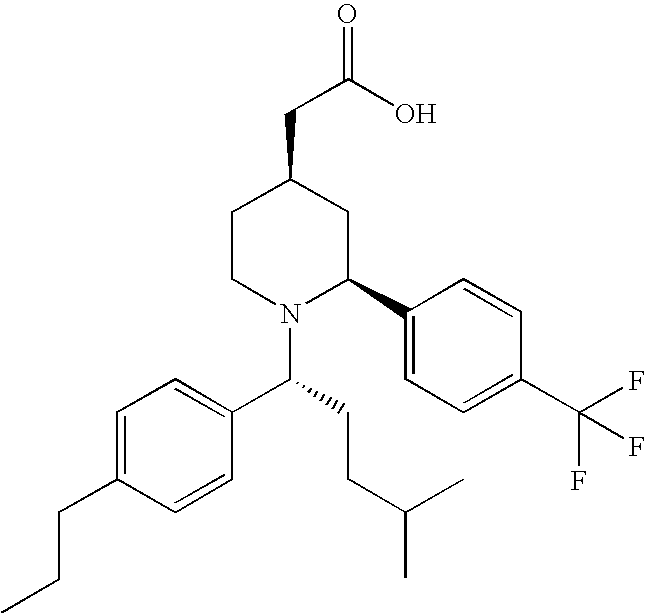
C1CN(C(C2=CC=C(CCC)C=C2)CCC(C)C)C(C2=CC=C(C(F)(F)F)C=C2)CC1CC(=O)O
